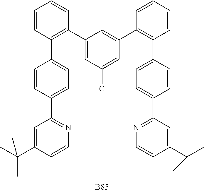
[B85].C1=CC(C2=CC=C(C3=NC=CC(C(C)(C)C)=C3)C=C2)=C(C2=CC(Cl)=CC(C3=C(C4=CC=C(C5=NC=CC(C(C)(C)C)=C5)C=C4)C=CC=C3)=C2)C=C1
